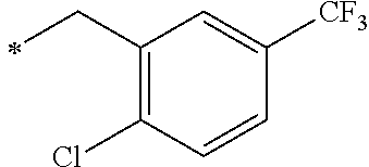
C1(CC)=C(Cl)C=CC([CF3])=C1
